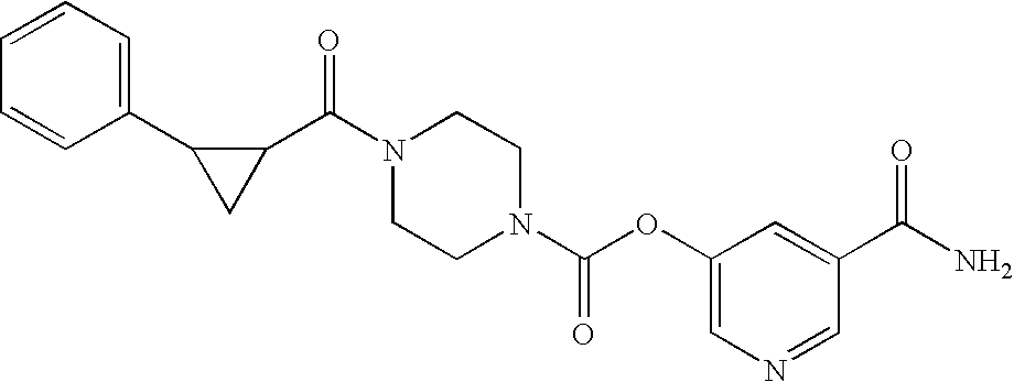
C1CN(C(OC2=CN=CC(C(N)=O)=C2)=O)CCN1C(C1C(C2=CC=CC=C2)C1)=O
